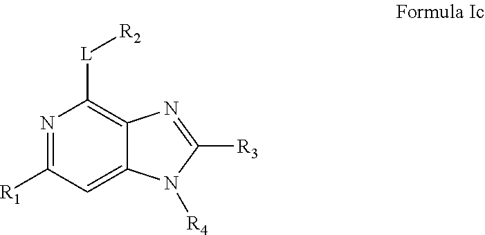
N1=C([R1])C=C2C(=C1[L][R2])N=C([R3])N2[R4]
